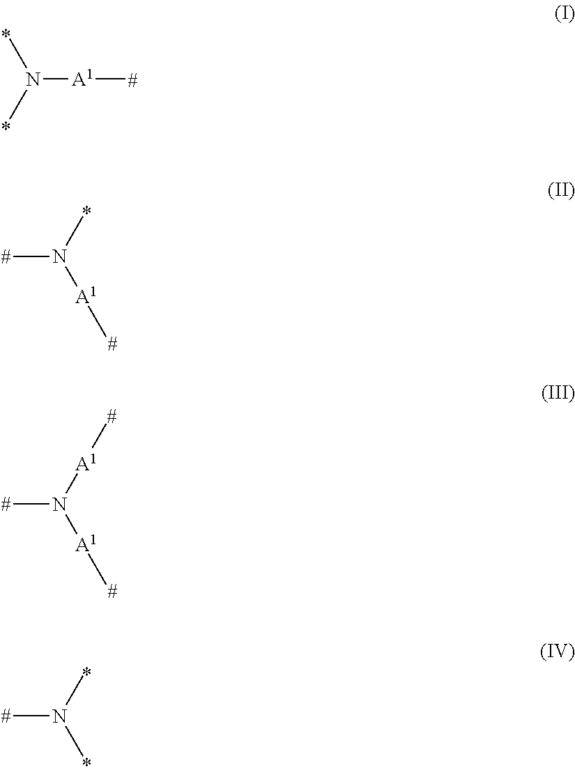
N([A1]C)(C)C.CN(C)[A1]C.CN([A1]C)[A1]C.CN(C)C
